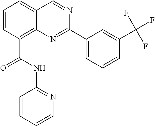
C1=CC(C(=O)NC2=NC=CC=C2)=C2C(=C1)C=NC(C1=CC=CC(C(F)(F)F)=C1)=N2
